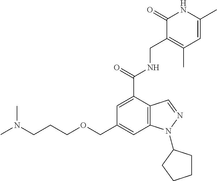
C12=C(C(C(=O)NCC3=C(C)C=C(C)NC3=O)=CC(COCCCN(C)C)=C1)C=NN2C1CCCC1
